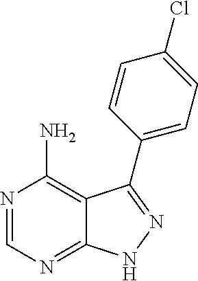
N1=CN=C2C(=C1N)C(C1=CC=C(Cl)C=C1)=NN2
